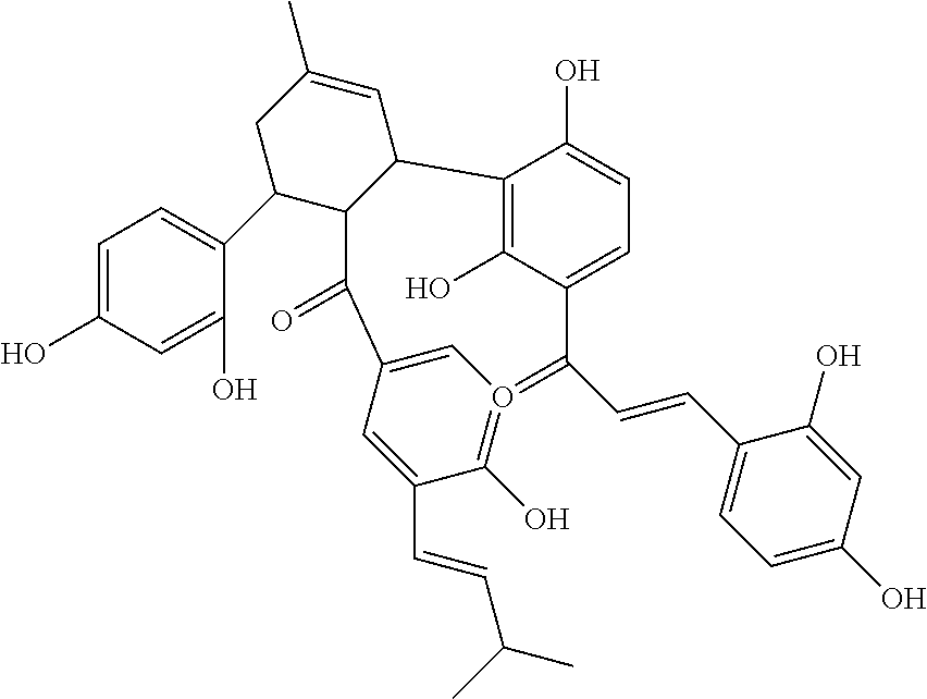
C1=C(O)C=C(O)C(C2CC(C)=CC3C2C(=O)C2=CO(=C(C=CC4=CC=C(O)C=C4O)C4=CC=C(O)C3=C4O)=C(O)C(C=CC(C)C)=C2)=C1
